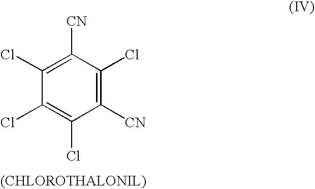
C1([CN])=C(Cl)C(Cl)=C(Cl)C([CN])=C1Cl
